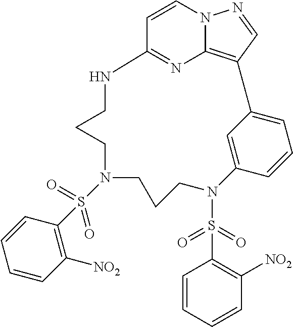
N1=C2C=CN3C1=C(C=N3)C1=CC=CC(=C1)N(S(C1=C([NO2])C=CC=C1)(=O)=O)CCCN(S(C1=C([NO2])C=CC=C1)(=O)=O)CCCN2
